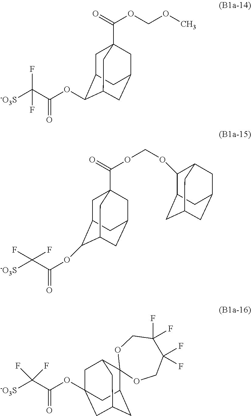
C(C([-O3S])(F)F)(=O)OC1C2CC3(C(OCOC)=O)CC(CC1C3)C2.O(C(=O)C([-O3S])(F)F)C1C2CC3(C(OCOC4C5CC6CC4CC(C6)C5)=O)CC(CC1C3)C2.O(C(=O)C([-O3S])(F)F)C12CC3C4(C(CC(C1)C3)C2)OCC(F)(F)C(F)(F)CO4
